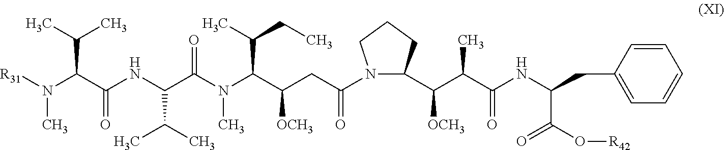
[R31]N(C(C(NC(C(N(C(C(CC(N1C(C(C(C(NC(CC2=CC=CC=C2)C(O[R42])=O)=O)C)[OCH3])CCC1)=O)[OCH3])C(C)CC)C)=O)C(C)C)=O)C(C)C)C
